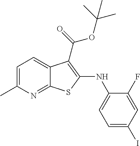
C1=C(C)N=C2C(=C1)C(C(OC(C)(C)C)=O)=C(NC1=CC=C(I)C=C1F)S2
